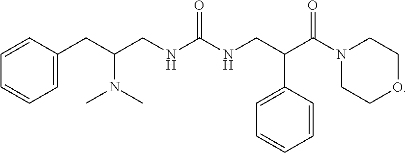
C1=C(CC(CNC(NCC(C(N2CCOCC2)=O)C2=CC=CC=C2)=O)N(C)C)C=CC=C1
